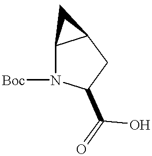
C12N([Boc])C(C(O)=O)CC1C2
